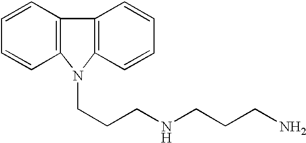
C12=C(C=CC=C1)C1=C(C=CC=C1)N2CCCNCCCN
